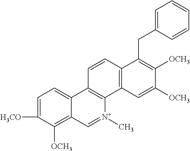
C1=C([H3CO])C([OCH3])=C2C(=C1)C1=C([N+](C)=C2)C2=C(C(CC3=CC=CC=C3)=C([OCH3])C([OCH3])=C2)C=C1
